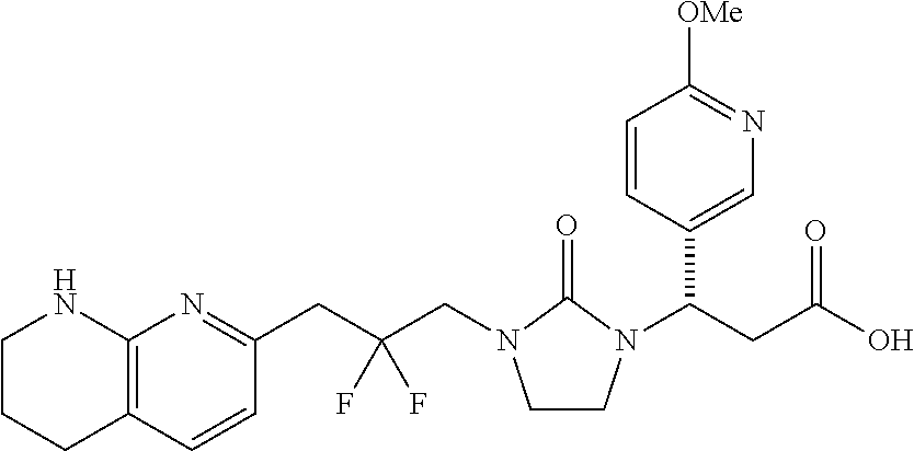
C1=CC2=C(N=C1CC(CN1CCN(C(CC(O)=O)C3=CN=C([OMe])C=C3)C1=O)(F)F)NCCC2
